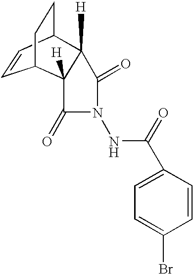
C1C2C=CC(C3([H])C2([H])C(=O)N(NC(C2=CC=C(Br)C=C2)=O)C3=O)C1
